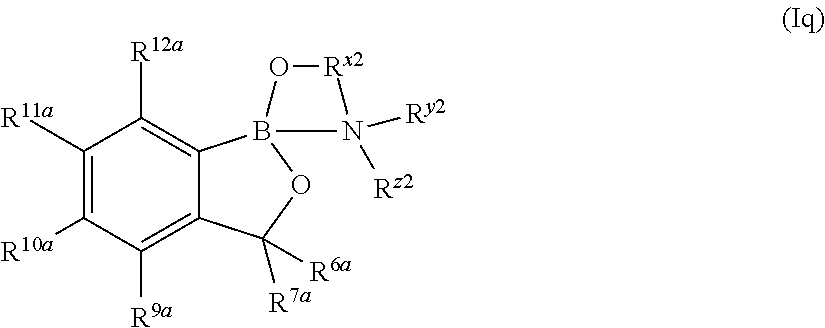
C1([R11a])=C([R10a])C([R9a])=C2C(=C1[R12a])B1(OC2([R6a])[R7a])N([Rz2])([Ry2])[Rx2]O1
